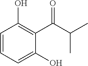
OC1=CC=CC(O)=C1C(=O)C(C)C
